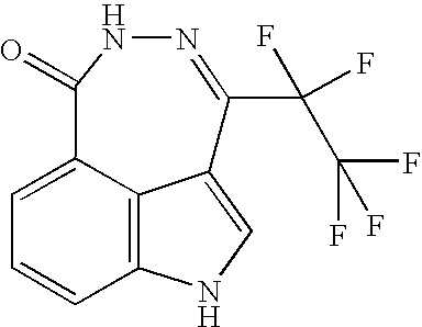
C12=C3C(=CC=C1)C(=O)NN=C(C(C(F)(F)F)(F)F)C3=CN2
